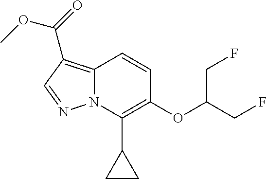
C12=C(C(=O)OC)C=NN1C(C1CC1)=C(OC(CF)CF)C=C2
